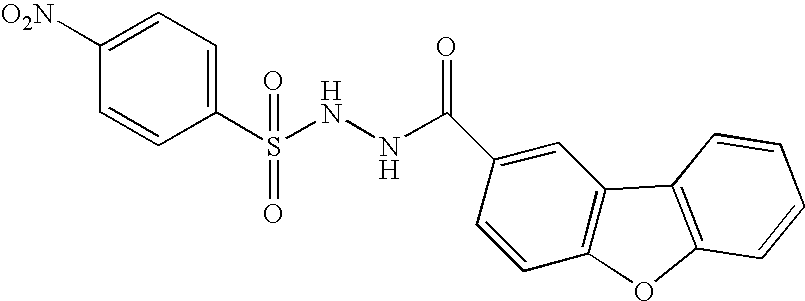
C1([O2N])=CC=C(S(=O)(NNC(=O)C2=CC3=C(C=C2)OC2=C3C=CC=C2)=O)C=C1
